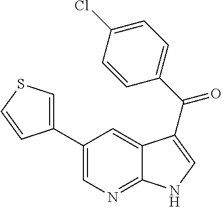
C1(C2=CSC=C2)=CN=C2C(=C1)C(C(C1=CC=C(Cl)C=C1)=O)=CN2
